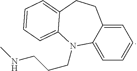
C1=CC=C2C(=C1)CCC1=CC=CC=C1N2CCCNC
